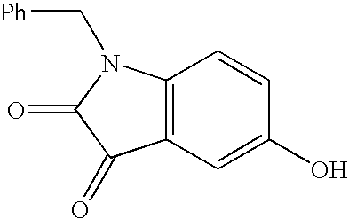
C12=C(C=C(O)C=C1)C(=O)C(=O)N2C[Ph]
